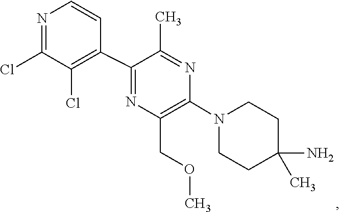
C1C(N)(C)CCN(C2=C(COC)N=C(C3=C(Cl)C(Cl)=NC=C3)C(C)=N2)C1
